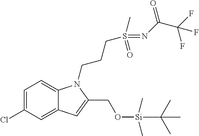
C1=C(Cl)C=C2C(=C1)N(CCCS(C)(=O)=NC(C(F)(F)F)=O)C(CO[Si](C(C)(C)C)(C)C)=C2
